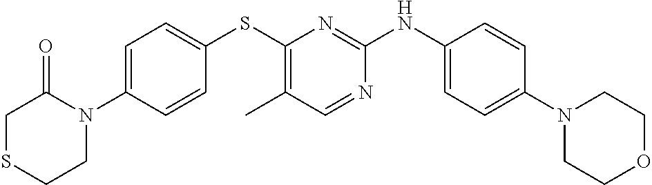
C1=C(N2C(=O)CSCC2)C=CC(SC2=C(C)C=NC(NC3=CC=C(N4CCOCC4)C=C3)=N2)=C1
